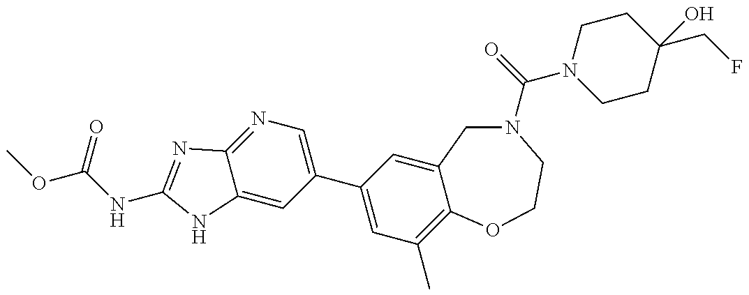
C12=CC(C3=CC(C)=C4C(=C3)CN(C(=O)N3CCC(CF)(O)CC3)CCO4)=CN=C1N=C(NC(OC)=O)N2
